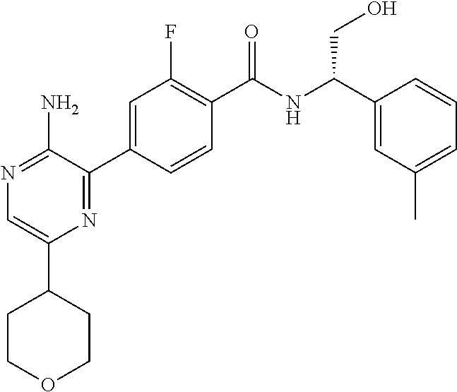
N1=C(N)C(C2=CC(F)=C(C(NC(C3=CC(C)=CC=C3)CO)=O)C=C2)=NC(C2CCOCC2)=C1
